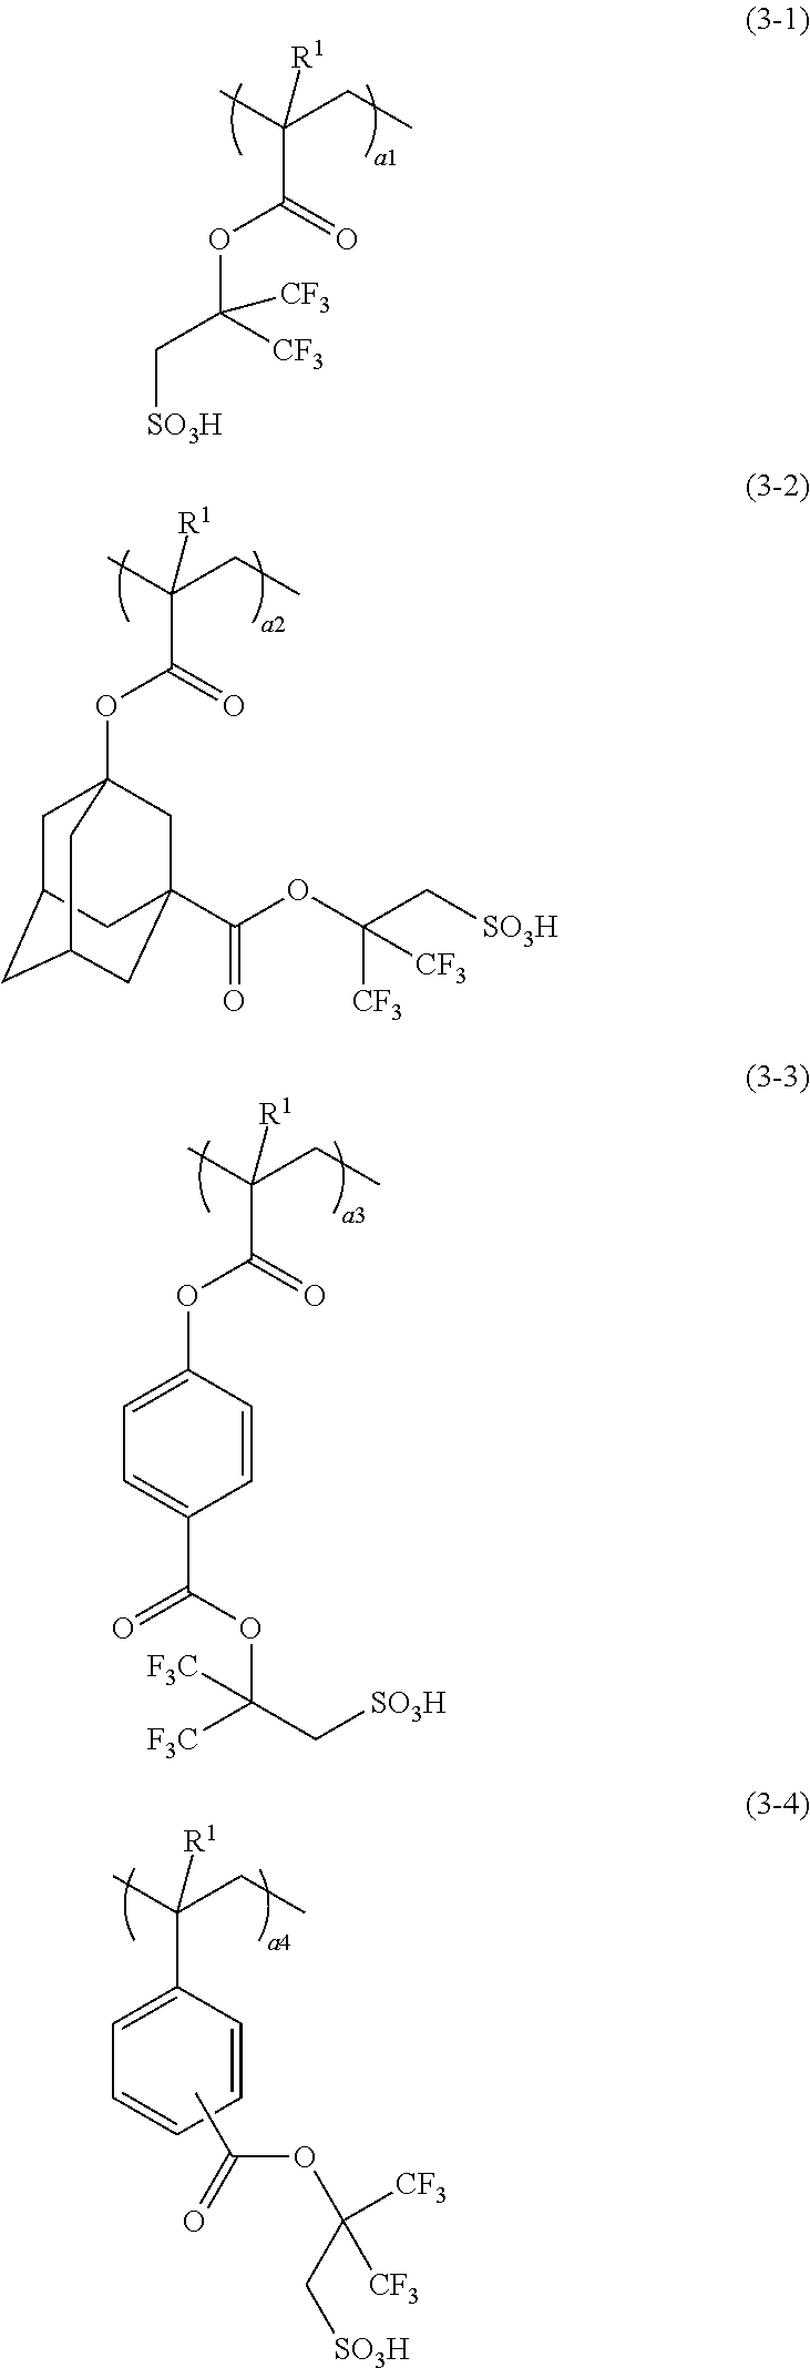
C(C(C)(CC)[R1])(OC(C[SO3H])([CF3])[CF3])=O.C(C(C)(CC)[R1])(OC12CC3CC(CC(C(OC(C[SO3H])([CF3])[CF3])=O)(C1)C3)C2)=O.C(C(C)(CC)[R1])(OC1=CC=C(C(=O)OC([F3C])(C[SO3H])[F3C])C=C1)=O.C1(C(C)(CC)[R1])=CC=CC=C1.CC(OC(C[SO3H])([CF3])[CF3])=O
